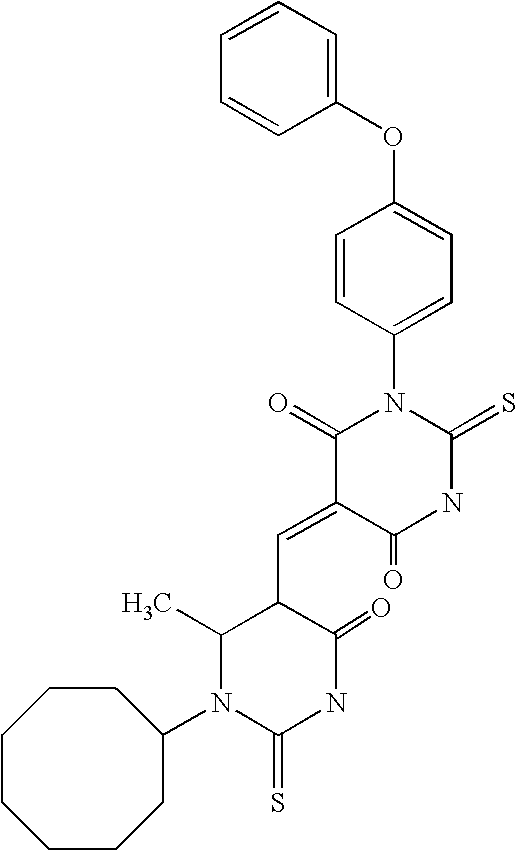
C1(OC2=CC=C(N3C(=O)C(=CC4C(C)N(C5CCCCCCC5)C(=S)NC4=O)C(=O)NC3=S)C=C2)=CC=CC=C1
